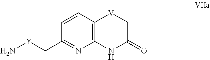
C12=C(C=CC(C[Y]N)=N1)[V]CC(=O)N2
